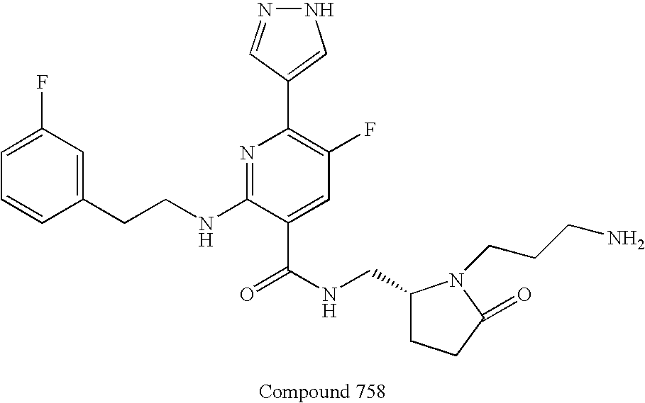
C1=CC(CCNC2=NC(C3=CNN=C3)=C(F)C=C2C(NCC2CCC(=O)N2CCCN)=O)=CC(F)=C1
